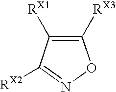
C1([RX3])=C([RX1])C([RX2])=NO1
